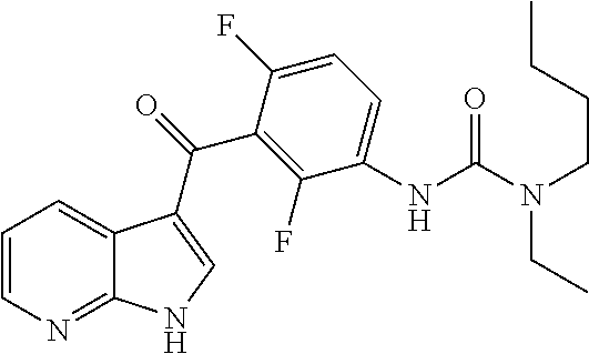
C1=CN=C2C(=C1)C(C(C1=C(F)C(NC(N(CCCC)CC)=O)=CC=C1F)=O)=CN2
